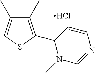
C1(C)=C(C2N(C)C=NC=C2)SC=C1C.Cl
